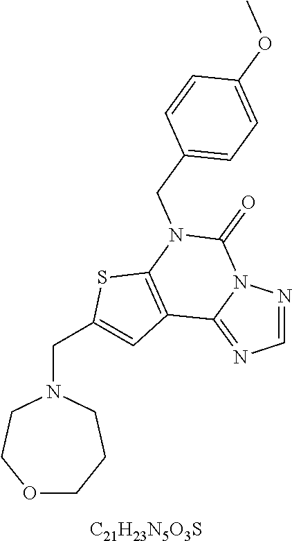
N1=CN=C2N1C(=O)N(CC1=CC=C(OC)C=C1)C1=C2C=C(CN2CCOCCC2)S1.[C21H23N5O3S]
